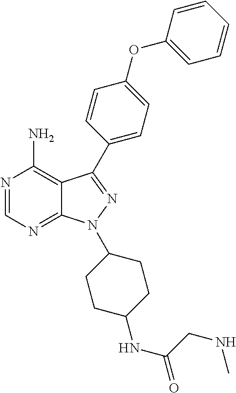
N1=CN=C2C(=C1N)C(C1=CC=C(OC3=CC=CC=C3)C=C1)=NN2C1CCC(NC(CNC)=O)CC1
